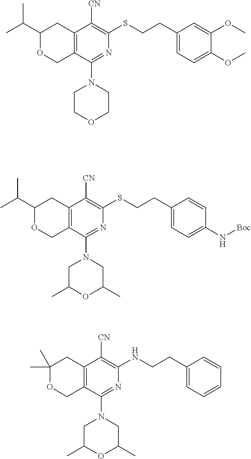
C1(C)(C)OCC2=C(C1)C([CN])=C(NCCC1=CC=CC=C1)N=C2N1CC(C)OC(C)C1.C1(C(C)C)OCC2=C(C1)C([CN])=C(SCCC1=CC=C(N[Boc])C=C1)N=C2N1CC(C)OC(C)C1.C1(C(C)C)OCC2=C(C1)C([CN])=C(SCCC1=CC=C(OC)C(OC)=C1)N=C2N1CCOCC1
